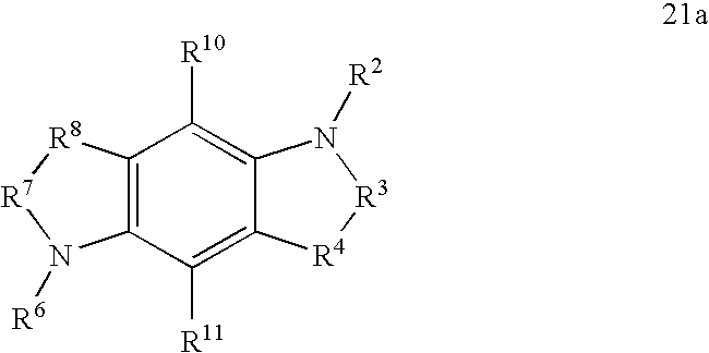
C1([R11])=C2C(=C([R10])C3=C1N([R6])[R7][R8]3)N([R2])[R3][R4]2
